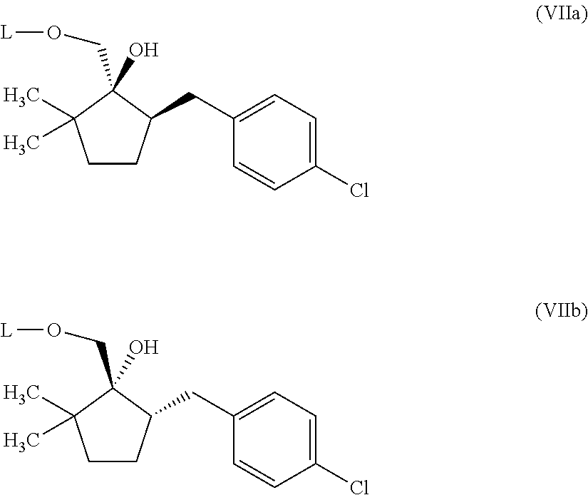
C1CC(CC2=CC=C(Cl)C=C2)C(CO[L])(O)C1(C)C.C1CC(CC2=CC=C(Cl)C=C2)C(CO[L])(O)C1(C)C
